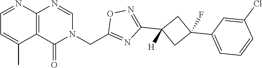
C12=C(N=CN(CC3=NC(C4([H])CC(C5=CC=CC(Cl)=C5)(F)C4)=NO3)C1=O)N=CC=C2C
